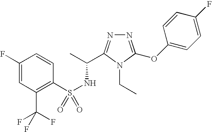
N1=C(OC2=CC=C(F)C=C2)N(CC)C(C(C)NS(=O)(C2=C(C(F)(F)F)C=C(F)C=C2)=O)=N1
